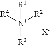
[N+]([R3])([R4])([R2])[R1].[X-]
